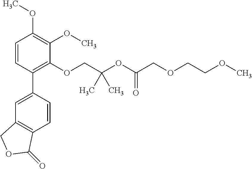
C1=CC(C2=CC3=C(C=C2)C(=O)OC3)=C(OCC(OC(COCCOC)=O)(C)C)C(OC)=C1OC
